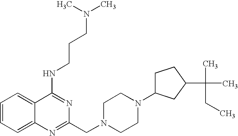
C12=CC=CC=C1C(NCCCN(C)C)=NC(CN1CCN(C3CCC(C(C)(C)CC)C3)CC1)=N2
